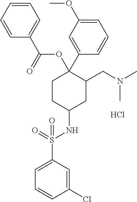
C1=C(S(NC2CCC(C3=CC(OC)=CC=C3)(OC(=O)C3=CC=CC=C3)C(CN(C)C)C2)(=O)=O)C=C(Cl)C=C1.Cl
